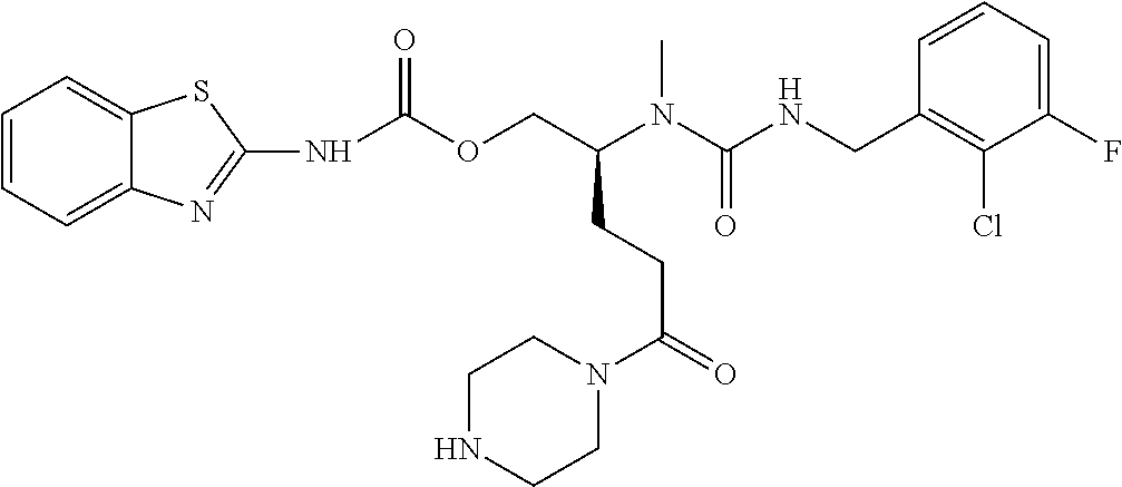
C1=CC(CNC(N(C(COC(=O)NC2=NC3=CC=CC=C3S2)CCC(N2CCNCC2)=O)C)=O)=C(Cl)C(F)=C1
